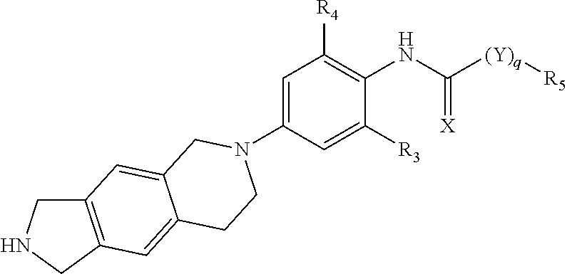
C1(N2CCC3=CC4=C(CNC4)C=C3C2)=CC([R4])=C(NC([(Y)q][R5])=[X])C([R3])=C1
